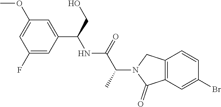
C1=CC(Br)=CC2=C1CN(C(C(NC(C1=CC(OC)=CC(F)=C1)CO)=O)C)C2=O
